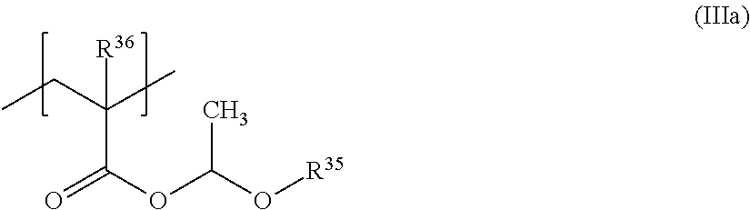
O=C(OC(O[R35])C)C(CC)(C)[R36]
